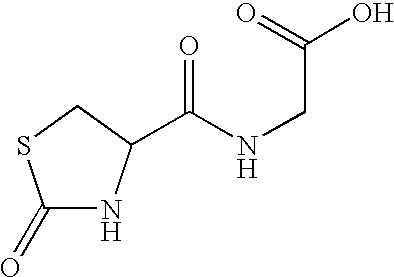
C1(=O)NC(C(NCC(O)=O)=O)CS1
